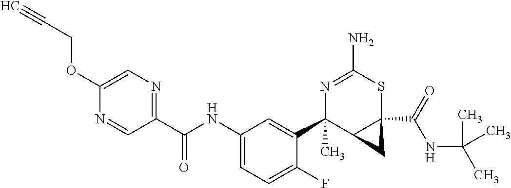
N1=C(N)SC2(C(NC(C)(C)C)=O)C(C1(C1=CC(NC(C3=NC=C(OCC#C)N=C3)=O)=CC=C1F)C)C2
